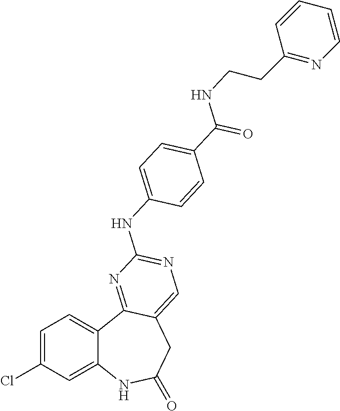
C1=C(Cl)C=C2C(=C1)C1=NC(NC3=CC=C(C(NCCC4=NC=CC=C4)=O)C=C3)=NC=C1CC(=O)N2
